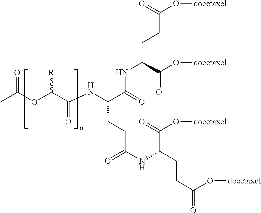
N(C(C(OC(C)=O)[R])=O)C(C(=O)NC(CCC(O[docetaxel])=O)C(O[docetaxel])=O)CCC(NC(C(O[docetaxel])=O)CCC(=O)O[docetaxel])=O
